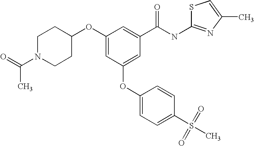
O(C1=CC(C(NC2=NC(C)=CS2)=O)=CC(OC2CCN(C(C)=O)CC2)=C1)C1=CC=C(S(C)(=O)=O)C=C1
